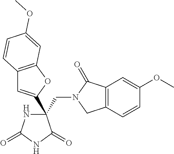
C(C1(C2=CC3=C(O2)C=C(OC)C=C3)NC(=O)NC1=O)N1CC2=C(C1=O)C=C(OC)C=C2
